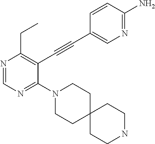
N1=CN=C(N2CCC3(CC2)CCNCC3)C(C#CC2=CN=C(N)C=C2)=C1CC
